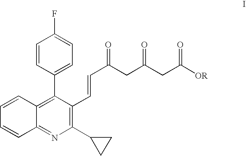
C1(C2CC2)=C(C=CC(CC(CC([OR])=O)=O)=O)C(C2=CC=C(F)C=C2)=C2C(=N1)C=CC=C2
